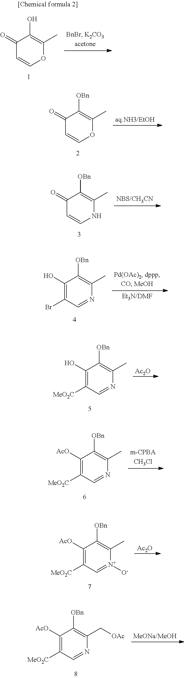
C1(=O)C=COC(C)=C1[OBn].C1(=O)C=CNC(C)=C1[OBn].C1(O)=C(Br)C=NC(C)=C1[OBn].C1(O)=C([MeO2C])C=NC(C)=C1[OBn].[Ac2O].C1([AcO])=C([MeO2C])C=NC(C)=C1[OBn].C1([AcO])=C([MeO2C])C=[N+]([O-])C(C)=C1[OBn].[Ac2O].C1([AcO])=C([MeO2C])C=NC(C[OAc])=C1[OBn].C1(=O)C=COC(C)=C1O
